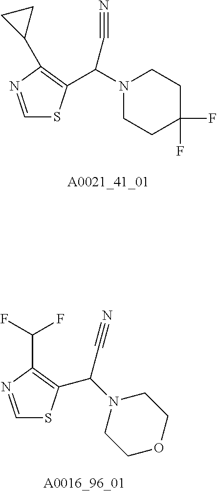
C1=NC(C2CC2)=C(C(N2CCC(F)(F)CC2)C#N)S1.C1=NC(C(F)F)=C(C(N2CCOCC2)C#N)S1
